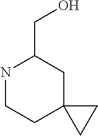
N1CCC2(CC1CO)CC2
